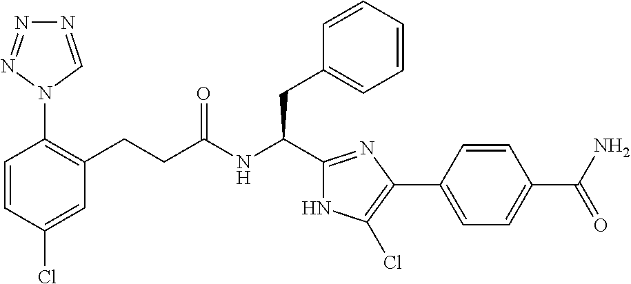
C1(Cl)=CC(CCC(NC(CC2=CC=CC=C2)C2=NC(C3=CC=C(C(N)=O)C=C3)=C(Cl)N2)=O)=C(N2C=NN=N2)C=C1
